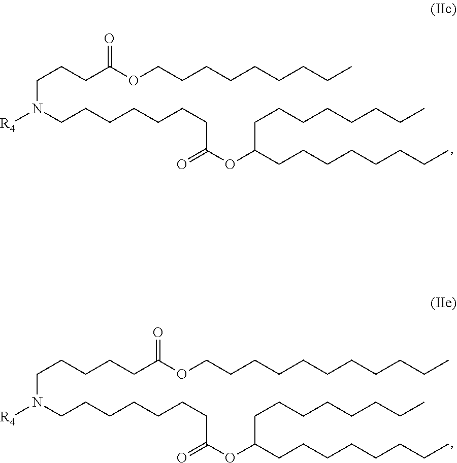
C(CCCOC(CCCN([R4])CCCCCCCC(=O)OC(CCCCCCCC)CCCCCCCC)=O)CCCCC.C(COC(CCCCCN([R4])CCCCCCCC(=O)OC(CCCCCCCC)CCCCCCCC)=O)CCCCCCCCC
